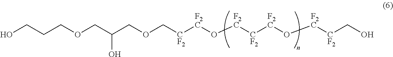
C(CCOCC(COC[CF2][F2C]O[F2C][CF2][F2C]O[F2C][CF2]CO)O)O
